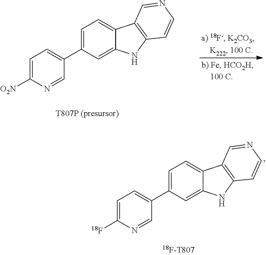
C1=C([18F])N=CC(C2=CC=C3C(=C2)NC2=C3C=NC=C2)=C1.C1=C([O2N])N=CC(C2=CC=C3C(=C2)NC2=C3C=NC=C2)=C1
